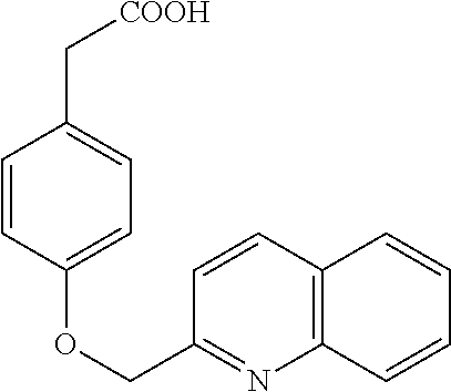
C12=C(C=CC(COC3=CC=C(C[COOH])C=C3)=N1)C=CC=C2
